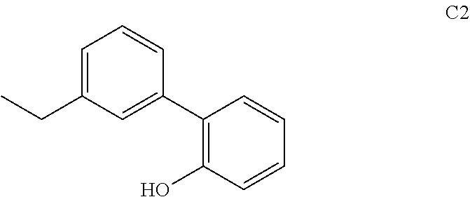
C1=C(CC)C=C(C2=C(O)C=CC=C2)C=C1
